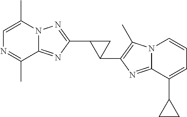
C12=NC(C3C(C4=C(C)N5C(=N4)C(C4CC4)=CC=C5)C3)=NN1C(C)=CN=C2C
